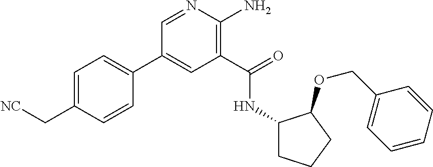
C1(C2=CC=C(C[NC])C=C2)=CC(C(=O)NC2CCCC2OCC2=CC=CC=C2)=C(N)N=C1
